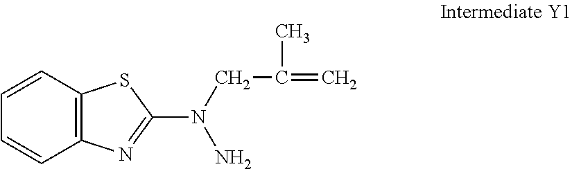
C12=C(C=CC=C1)SC(N(CC(C)=C)N)=N2
